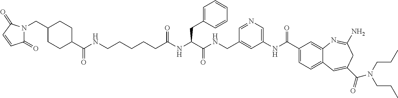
N1=CC(CNC(C(NC(CCCCCNC(C2CCC(CN3C(=O)C=CC3=O)CC2)=O)=O)CC2=CC=CC=C2)=O)=CC(NC(C2=CC=C3C(=C2)N=C(N)CC(C(=O)N(CCC)CCC)=C3)=O)=C1
